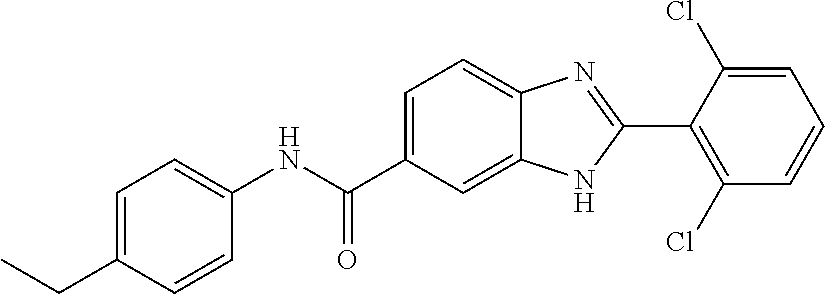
N(C(C1=CC=C2C(=C1)NC(C1=C(Cl)C=CC=C1Cl)=N2)=O)C1=CC=C(CC)C=C1
